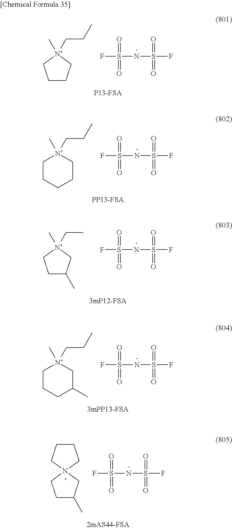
C1CC[N+](C)(CCC)C1.FS(=O)(=O)NS(=O)(=O)F.[N+]1(C)(CCC)CCCCC1.FS(=O)(=O)NS(=O)(=O)F.C1C(C)C[N+](C)(CC)C1.FS(=O)(=O)NS(=O)(=O)F.[N+]1(C)(CCC)CCCC(C)C1.FS(=O)(=O)NS(=O)(=O)F.C1C(C)CN2(C1)CCCC2.FS(=O)(=O)NS(=O)(=O)F
